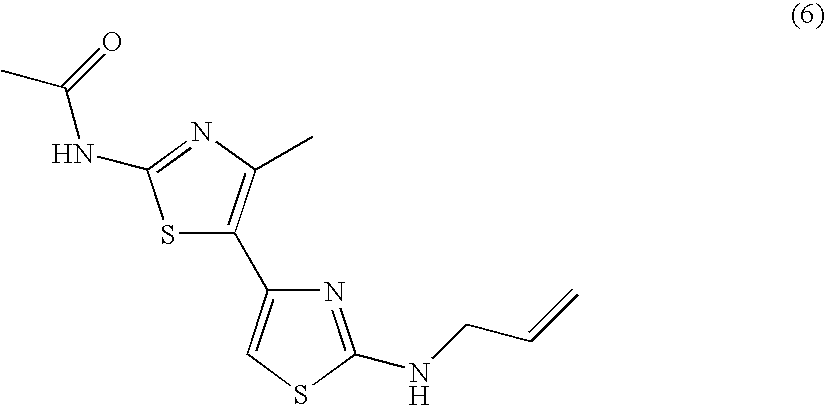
S1C(C2=CSC(NCC=C)=N2)=C(C)N=C1NC(C)=O
